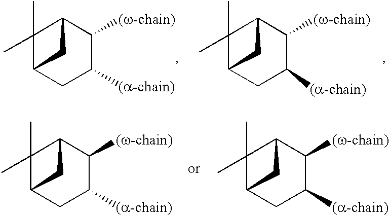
C1(C)(C)C2CC([(a-chain)])C([(w-chain)])C1C2.C1(C)(C)C2C([(w-chain)])C([(a-chain)])CC1C2.C1(C)(C)C2CC([(a-chain)])C([(w-chain)])C1C2.C1(C)(C)C2CC([(a-chain)])C([(w-chain)])C1C2
